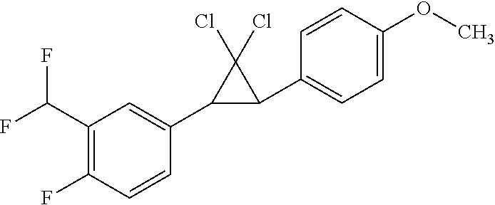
FC(C1=C(F)C=CC(C2C(C3=CC=C(OC)C=C3)C2(Cl)Cl)=C1)F
